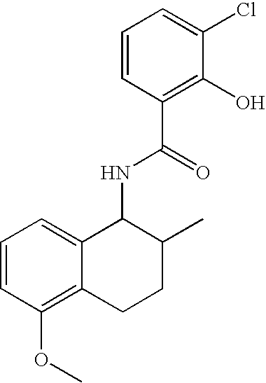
C12=CC=CC(OC)=C1CCC(C)C2NC(=O)C1=C(O)C(Cl)=CC=C1
